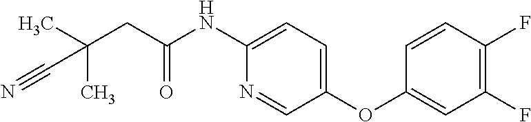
C1=CC(F)=C(F)C=C1OC1=CC=C(NC(=O)CC(C)(C)C#N)N=C1
